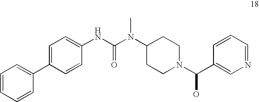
C1=CC=CC(C2=CC=C(NC(=O)N(C3CCN(C(O)C4=CN=CC=C4)CC3)C)C=C2)=C1
